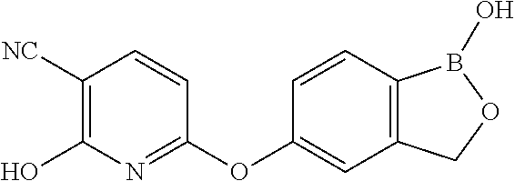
C1(OC2=CC3=C(C=C2)B(O)OC3)=NC(O)=C([NC])C=C1
